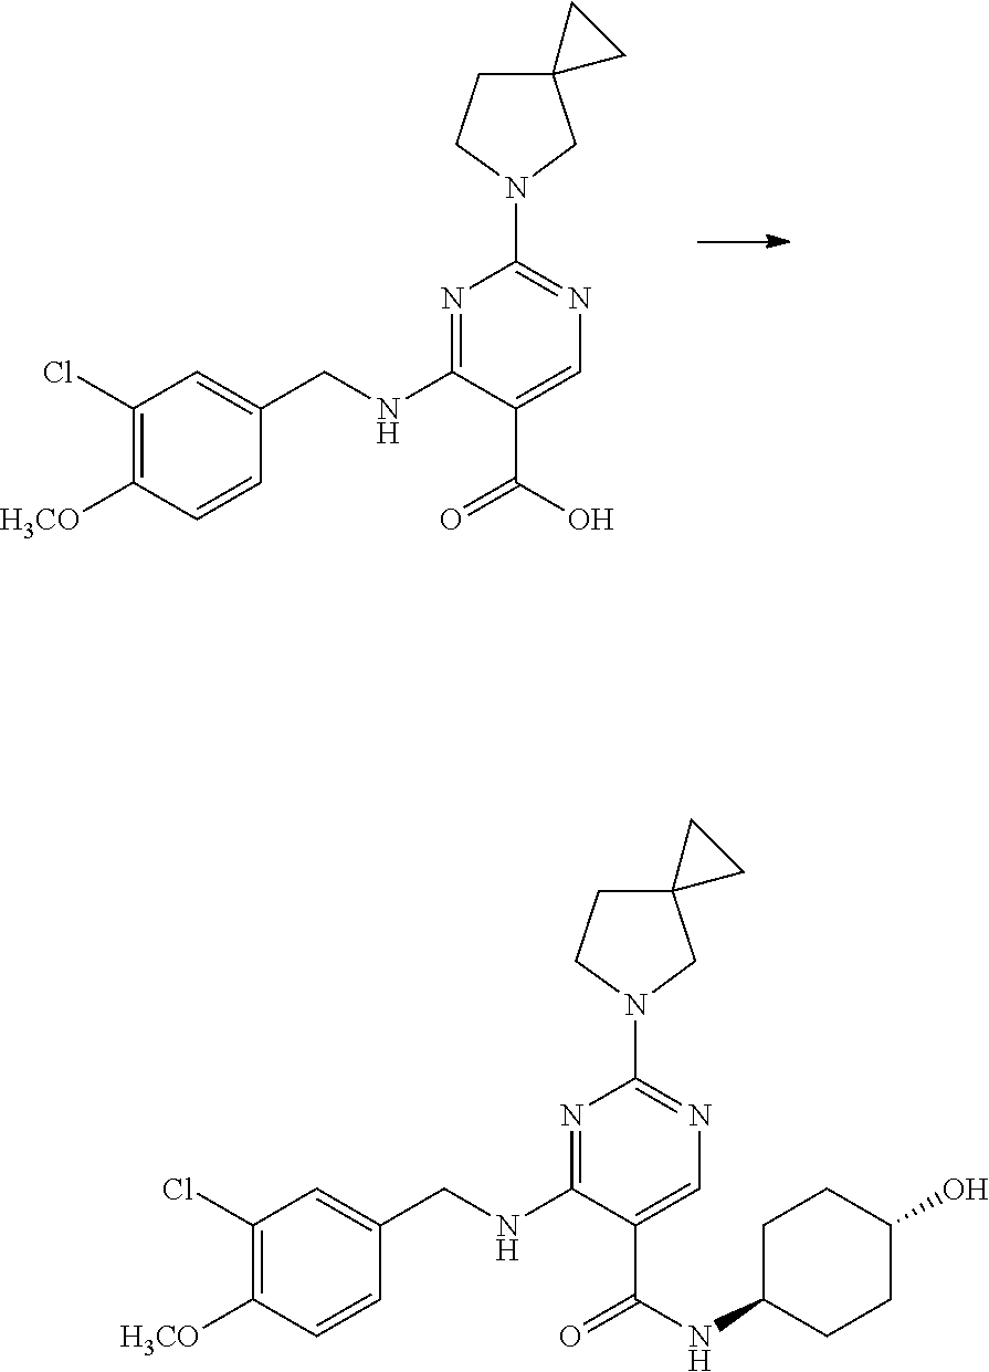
C1(Cl)=C([H3CO])C=CC(CNC2=NC(N3CC4(CC3)CC4)=NC=C2C(O)=O)=C1.C1(Cl)=C([H3CO])C=CC(CNC2=NC(N3CC4(CC3)CC4)=NC=C2C(NC2CCC(O)CC2)=O)=C1
